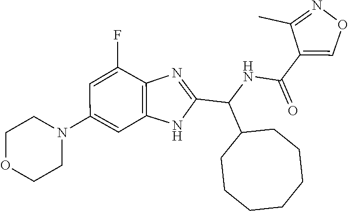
C1(N2CCOCC2)=CC2=C(C(F)=C1)N=C(C(NC(=O)C1=CON=C1C)C1CCCCCCC1)N2
